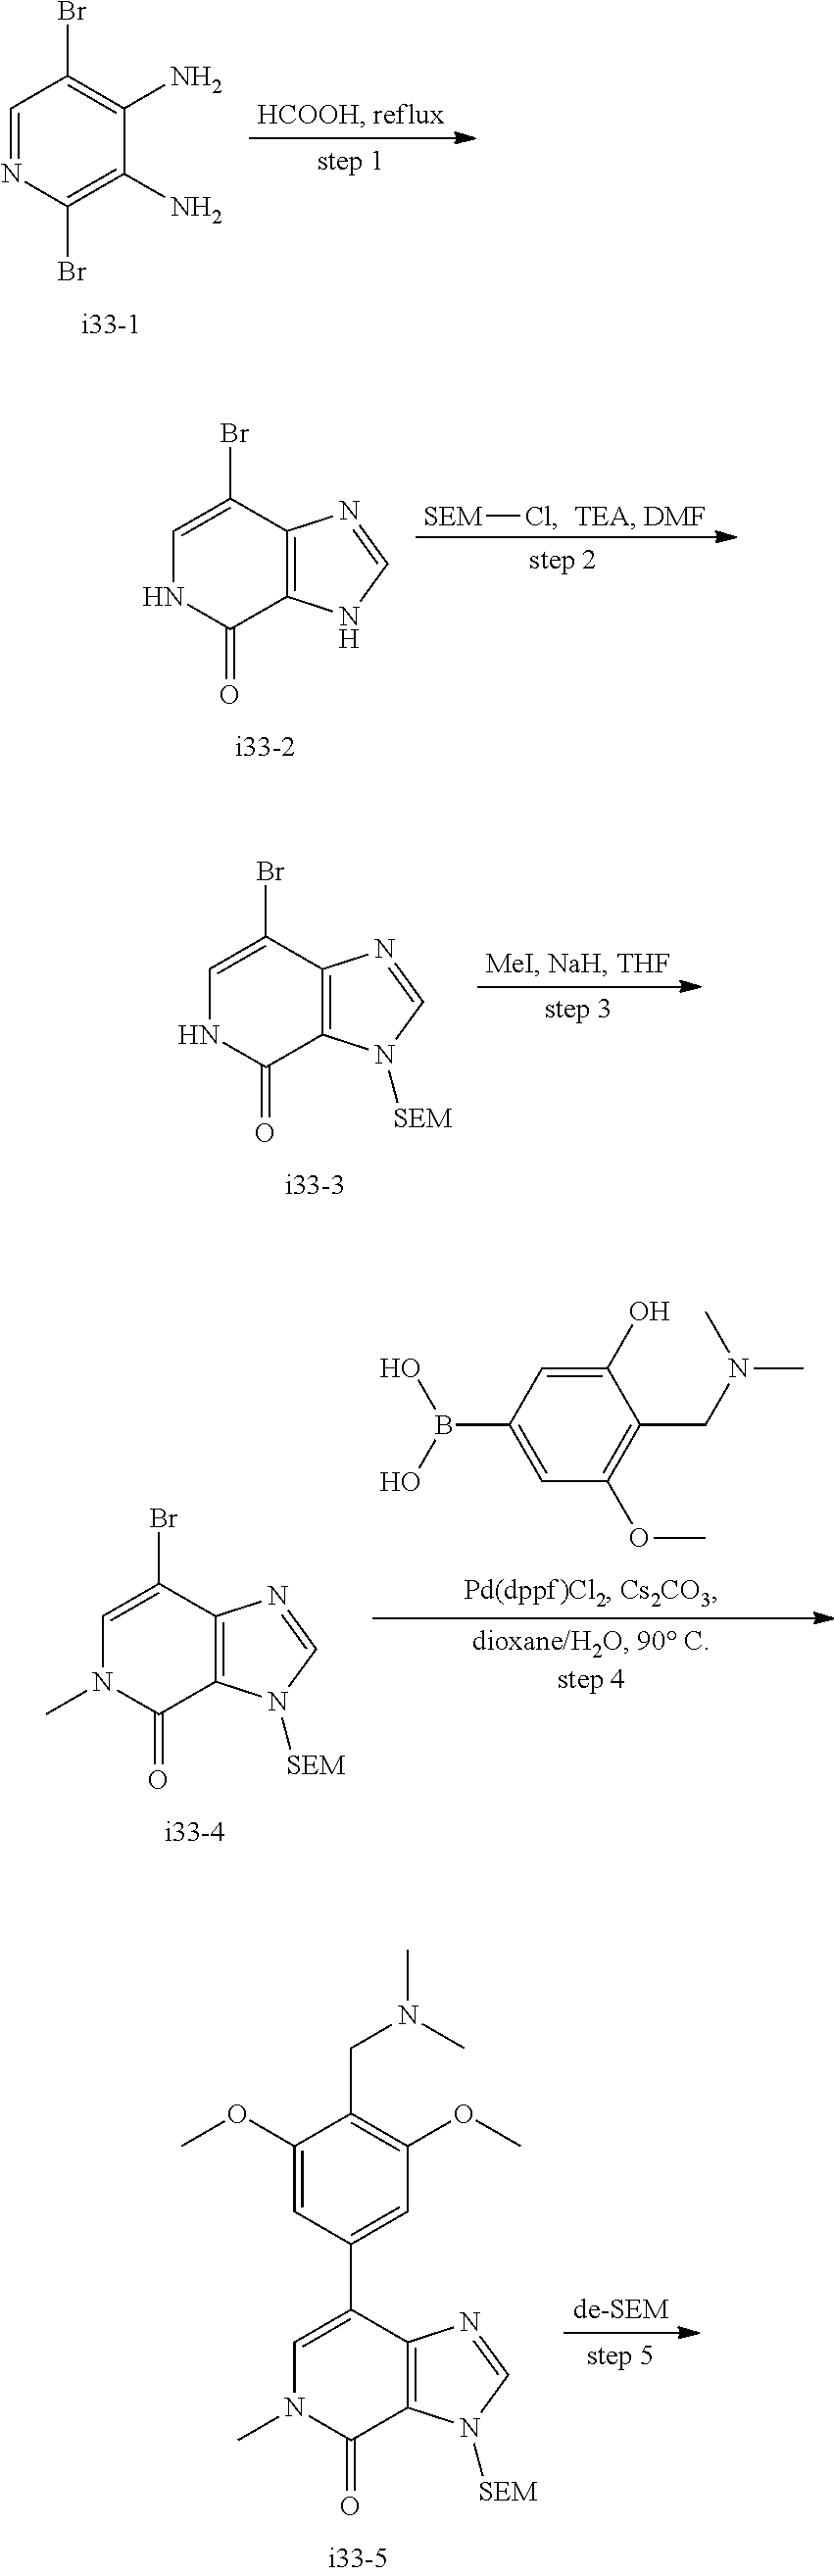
C1=NC(Br)=C(N)C(N)=C1Br.C1=C(Br)C2=C(C(=O)N1)NC=N2.[SEM]Cl.C1=C(Br)C2=C(C(=O)N1)N([SEM])C=N2.C1=C(Br)C2=C(C(=O)N1C)N([SEM])C=N2.C1(O)=CC(B(O)O)=CC(OC)=C1CN(C)C.C1=C(C2=CC(OC)=C(CN(C)C)C(OC)=C2)C2=C(C(=O)N1C)N([SEM])C=N2
